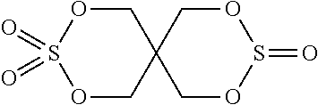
C1OS(=O)(=O)OCC12COS(=O)OC2
